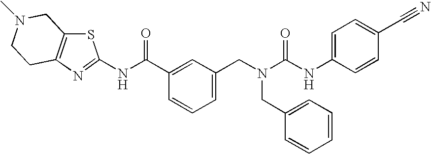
C1(NC(N(CC2=CC=CC(C(NC3=NC4=C(S3)CN(C)CC4)=O)=C2)CC2=CC=CC=C2)=O)=CC=C(C#N)C=C1
